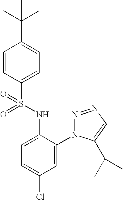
C1=CC(S(NC2=CC=C(Cl)C=C2N2N=NC=C2C(C)C)(=O)=O)=CC=C1C(C)(C)C
